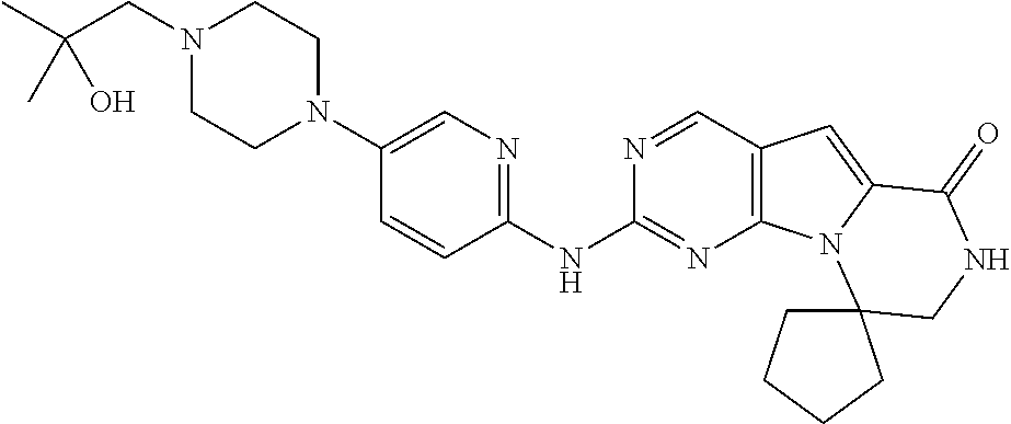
C1=CC(NC2=NC3=C(C=N2)C=C2N3C3(CNC2=O)CCCC3)=NC=C1N1CCN(CC(C)(C)O)CC1
